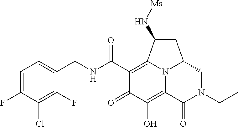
C1=C(F)C(Cl)=C(F)C(CNC(C2=C3C(N[Ms])CC4CN(CC)C(=O)C(=C(O)C2=O)N34)=O)=C1
